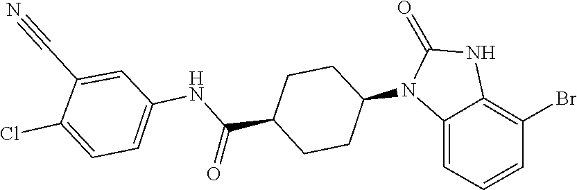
C1(C#N)=CC(NC(=O)C2CCC(N3C(=O)NC4=C(Br)C=CC=C34)CC2)=CC=C1Cl
